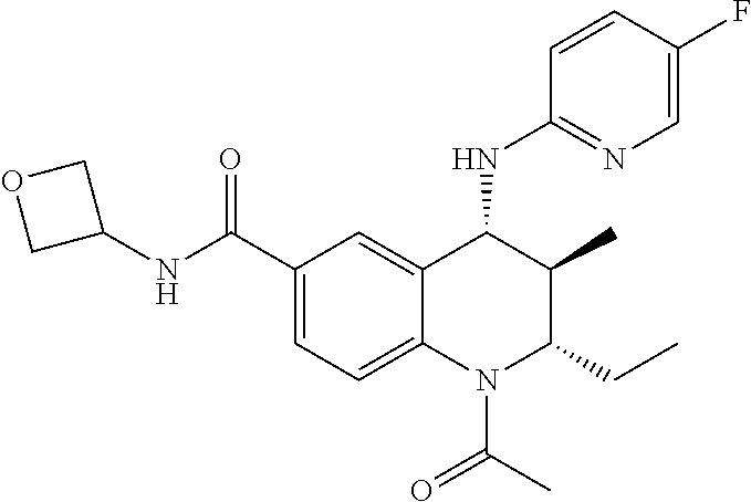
C1=CC(F)=CN=C1NC1C(C)C(CC)N(C(=O)C)C2=CC=C(C(NC3COC3)=O)C=C12
